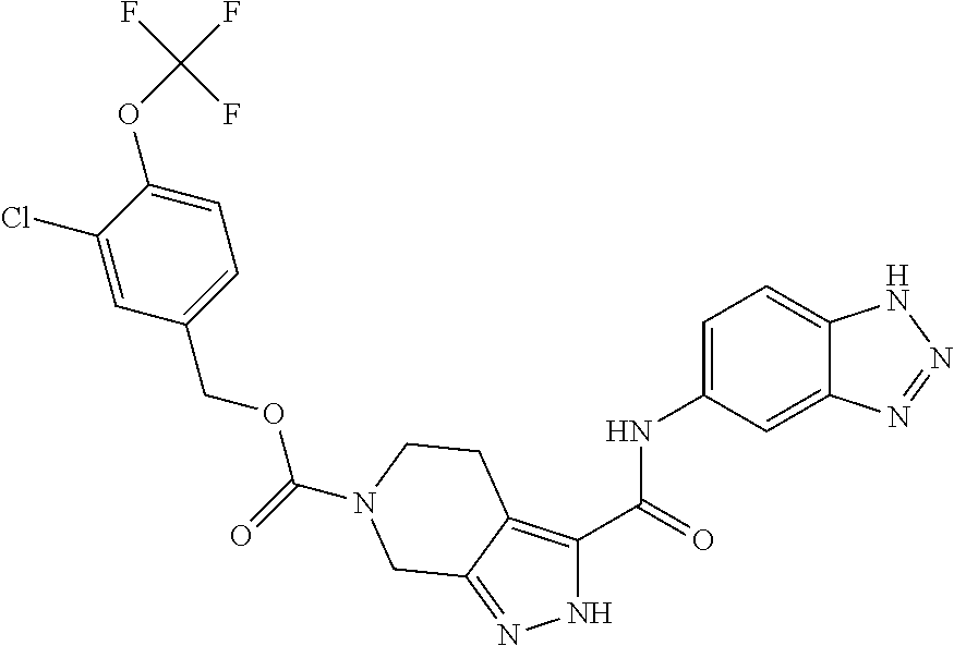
C(=O)(OCC1=CC=C(OC(F)(F)F)C(Cl)=C1)N1CCC2=C(C(=O)NC3=CC=C4C(=C3)N=NN4)NN=C2C1
